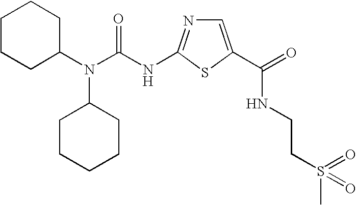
C1CCC(N(C(NC2=NC=C(C(=O)NCCS(=O)(=O)C)S2)=O)C2CCCCC2)CC1
